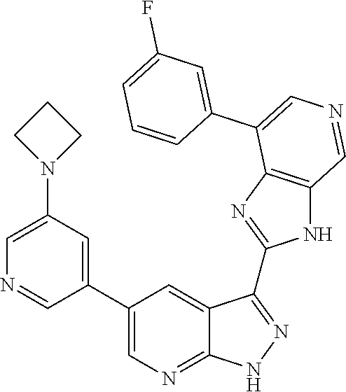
C1=C(N2CCC2)C=C(C2=CN=C3C(=C2)C(C2=NC4=C(N2)C=NC=C4C2=CC(F)=CC=C2)=NN3)C=N1
